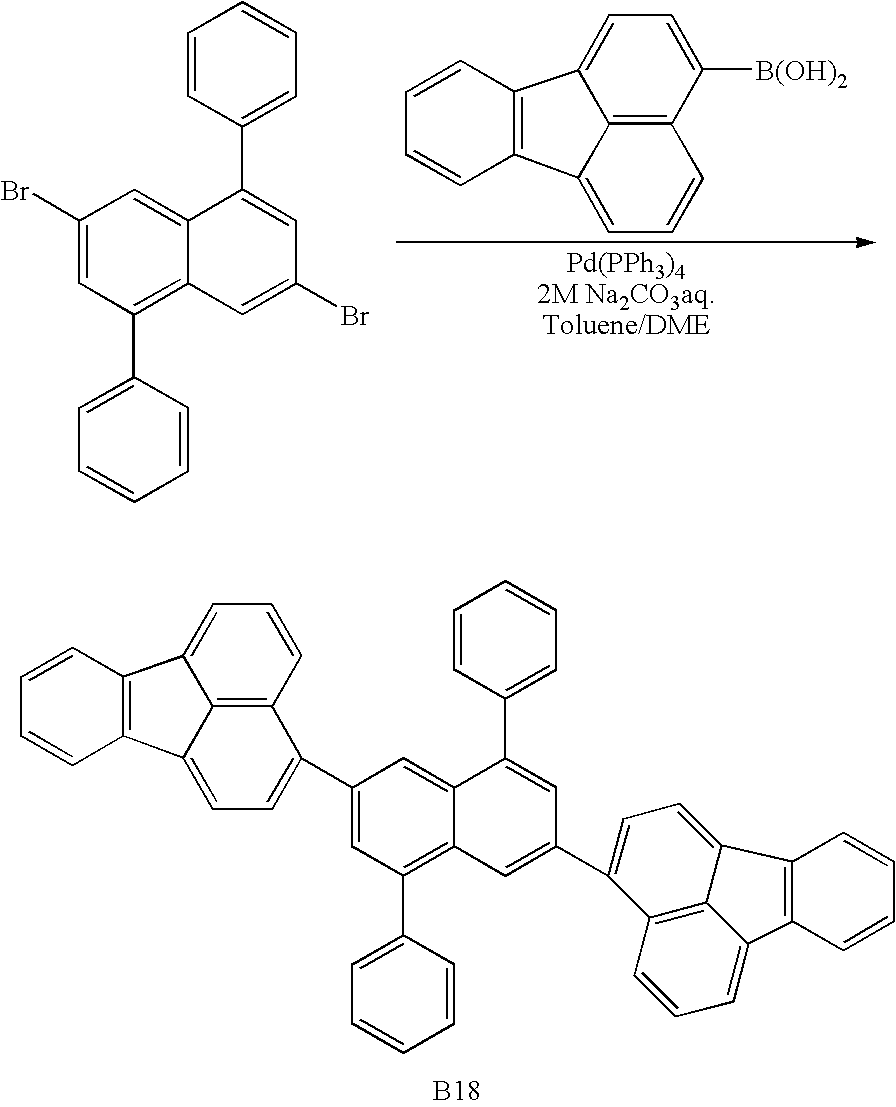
C12=C3C([B(OH)2])=CC=C1C1=C(C2=CC=C3)C=CC=C1.C1(Br)=CC(C2=CC=CC=C2)=C2C(=C1)C(C1=CC=CC=C1)=CC(Br)=C2.C1(C2=CC=C3C4=C2C=CC=C4C2=C3C=CC=C2)=CC(C2=CC=CC=C2)=C2C(=C1)C(C1=CC=CC=C1)=CC(C1=CC=C3C4=C1C=CC=C4C1=C3C=CC=C1)=C2.[B18]
